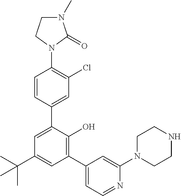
C1=CC(C2=CC(C(C)(C)C)=CC(C3=CC=NC(N4CCNCC4)=C3)=C2O)=CC(Cl)=C1N1C(=O)N(C)CC1
